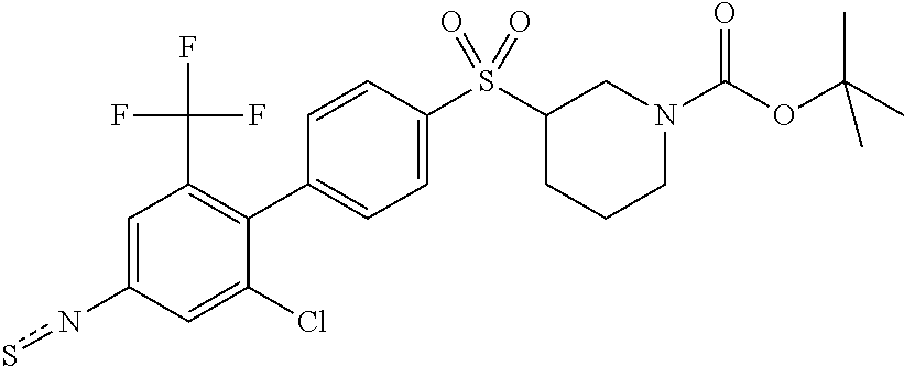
S(C1CCCN(C(OC(C)(C)C)=O)C1)(C1=CC=C(C2=C(C(F)(F)F)C=C(ns)C=C2Cl)C=C1)(=O)=O
